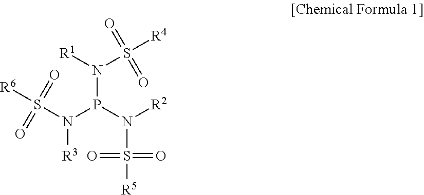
N(P(N([R2])S(=O)(=O)[R5])N(S([R6])(=O)=O)[R3])([R1])S([R4])(=O)=O
